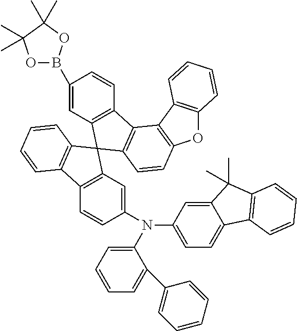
O1B(C2=CC3=C(C=C2)C2=C(C34C3=C(C5=C4C=C(N(C4=CC=C6C(=C4)C(C)(C)C4=C6C=CC=C4)C4=CC=CC=C4C4=CC=CC=C4)C=C5)C=CC=C3)C=CC3=C2C2=C(O3)C=CC=C2)OC(C)(C)C1(C)C
